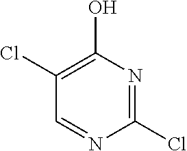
ClC1=NC(O)=C(Cl)C=N1
